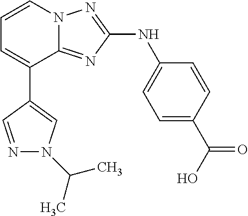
C1(C2=CC=CN3C2=NC(NC2=CC=C(C(O)=O)C=C2)=N3)=CN(C(C)C)N=C1
